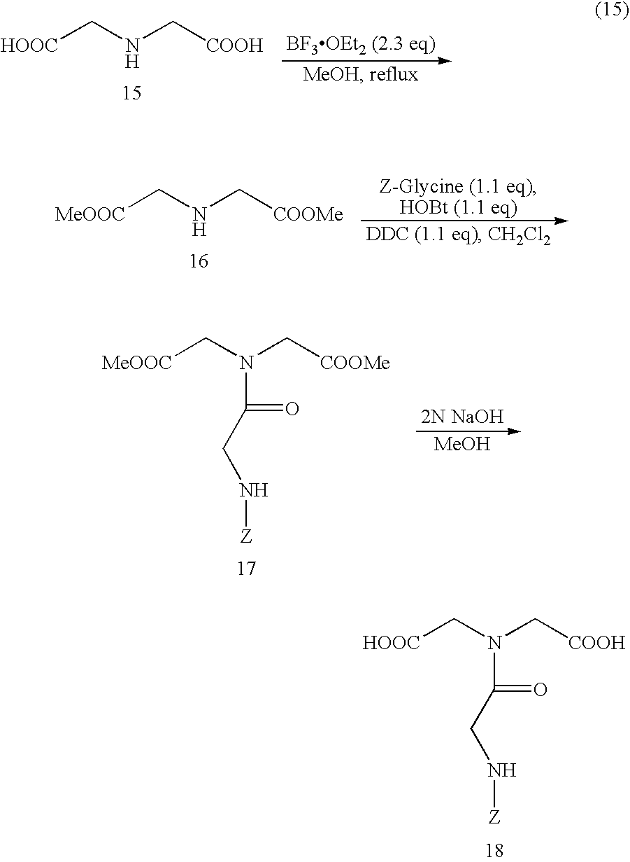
[HOOC]CNC[COOH].[MeOOC]CNC[COOMe].[MeOH].[MeOOC]CN(C[COOMe])C(=O)CN[Z].[HOOC]CN(C[COOH])C(=O)CN[Z]
